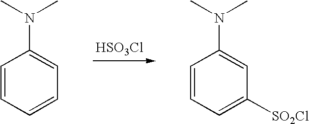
[HSO3Cl].C1=CC=CC=C1N(C)C.C1=CC=C([SO2Cl])C=C1N(C)C
